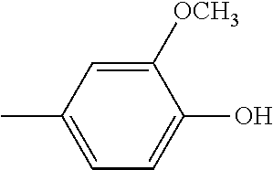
C1([OCH3])=CC(C)=CC=C1O
